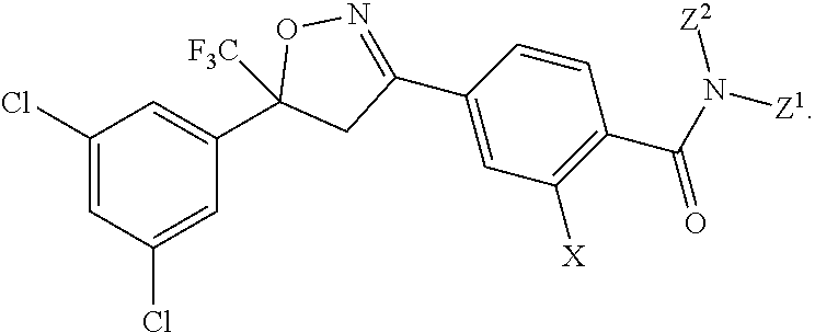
C1(Cl)=CC(Cl)=CC(C2([F3C])CC(C3=CC([X])=C(C(N([Z1])[Z2])=O)C=C3)=NO2)=C1
